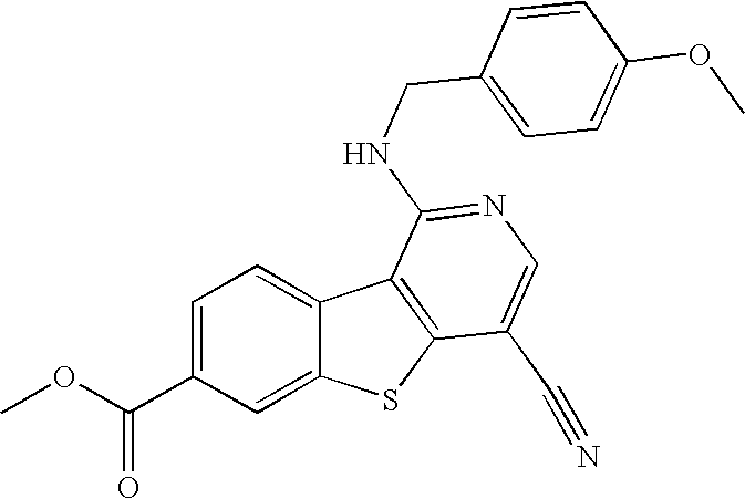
C12=CC=C(C(OC)=O)C=C1SC1=C2C(NCC2=CC=C(OC)C=C2)=NC=C1C#N
